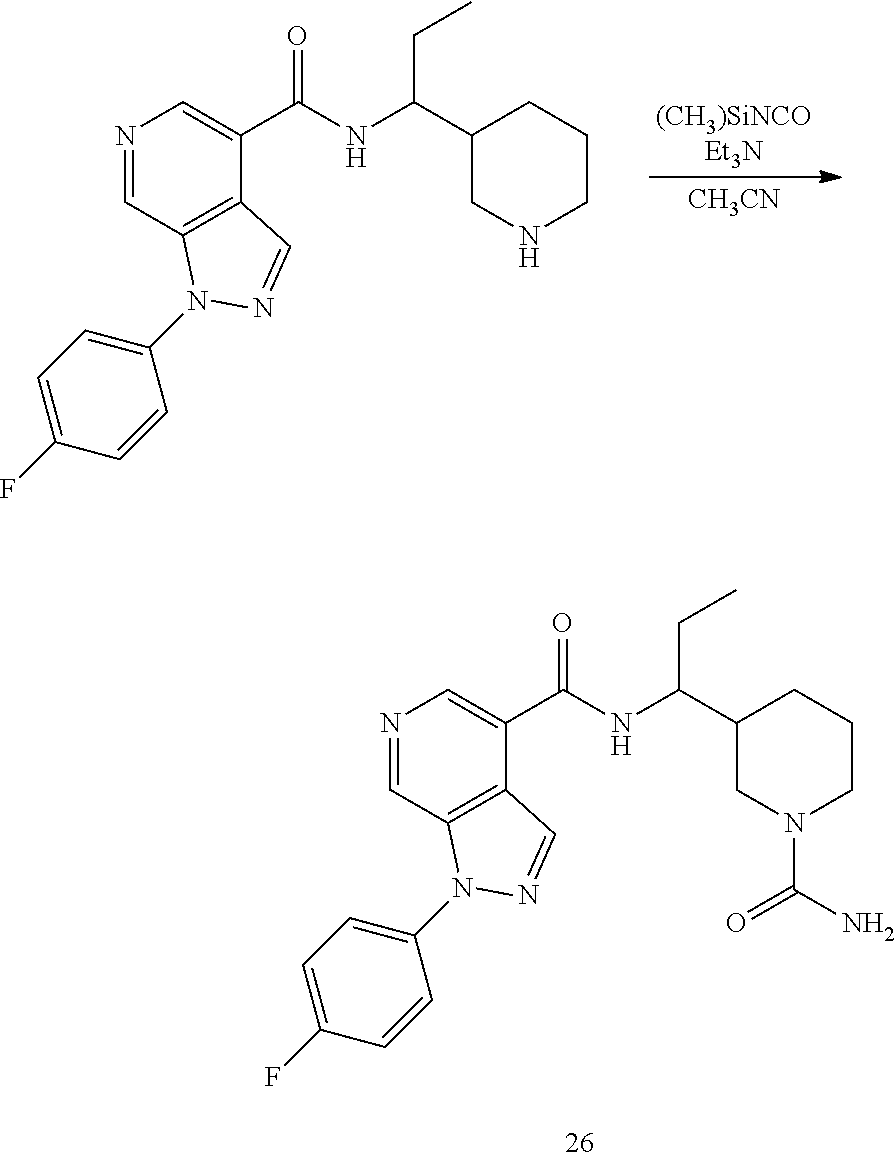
N1=CC2=C(C(C(NC(C3CN(C(N)=O)CCC3)CC)=O)=C1)C=NN2C1=CC=C(F)C=C1.[CH3CN].[(CH3)SiNCOEt3N].N1=CC2=C(C(C(NC(C3CNCCC3)CC)=O)=C1)C=NN2C1=CC=C(F)C=C1
